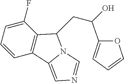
C1(F)=CC=CC2=C1C(CC(O)C1=CC=CO1)N1C2=CN=C1
